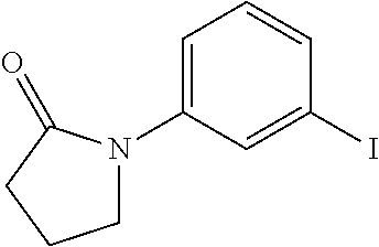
C1=C(N2CCCC2=O)C=C(I)C=C1
